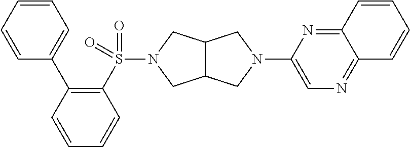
C12C(CN(C3=CN=C4C(=N3)C=CC=C4)C1)CN(S(=O)(C1=C(C3=CC=CC=C3)C=CC=C1)=O)C2
